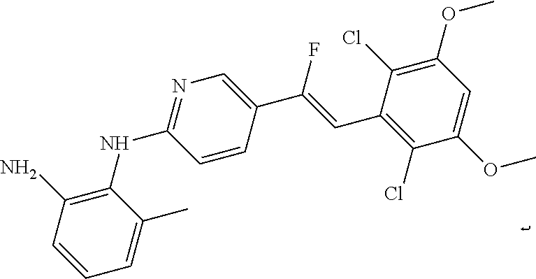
C1=CC(N)=C(NC2=NC=C(C(=CC3=C(Cl)C(OC)=CC(OC)=C3Cl)F)C=C2)C(C)=C1
